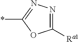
C1([Ra1])=NN=C(*)O1
